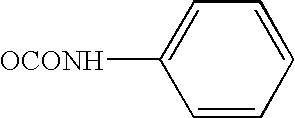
C1=CC=CC=C1[OCONH]
